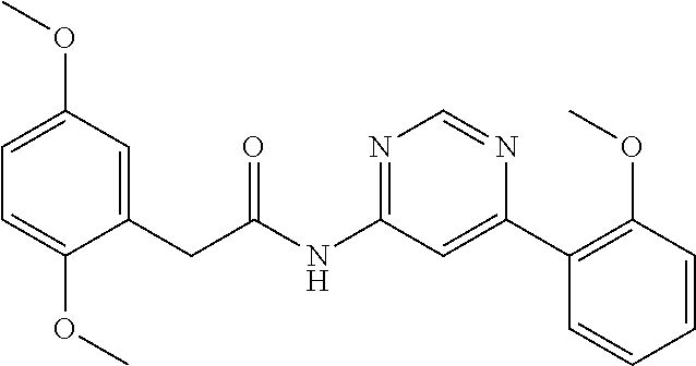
N(C1=NC=NC(C2=C(OC)C=CC=C2)=C1)C(CC1=CC(OC)=CC=C1OC)=O
